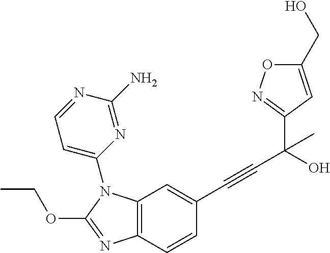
C12=C(C=CC(C#CC(O)(C)C3=NOC(CO)=C3)=C1)N=C(OCC)N2C1=CC=NC(N)=N1
